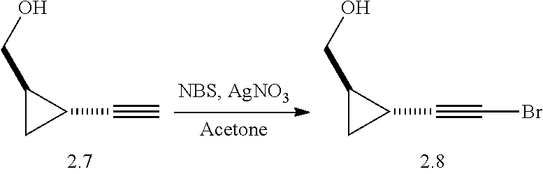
C1(CO)CC1C#C.C1(CO)CC1C#CBr
